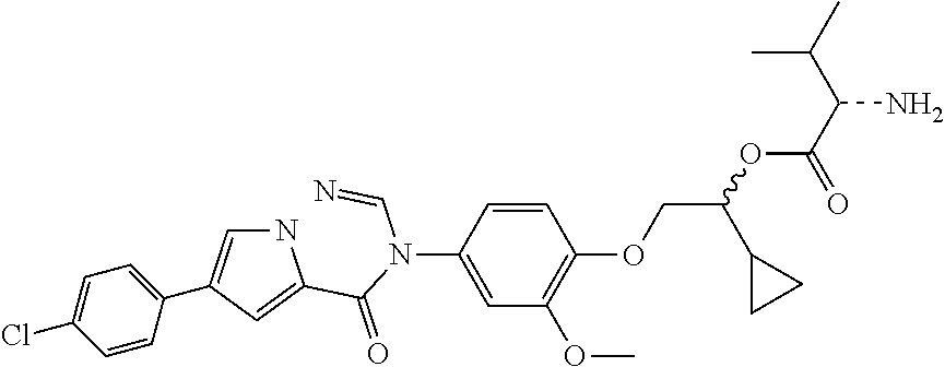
C1(Cl)=CC=C(C2=CNC(C(N(C=N)C3=CC(OC)=C(OCC(OC(C(N)C(C)C)=O)C4CC4)C=C3)=O)=C2)C=C1
